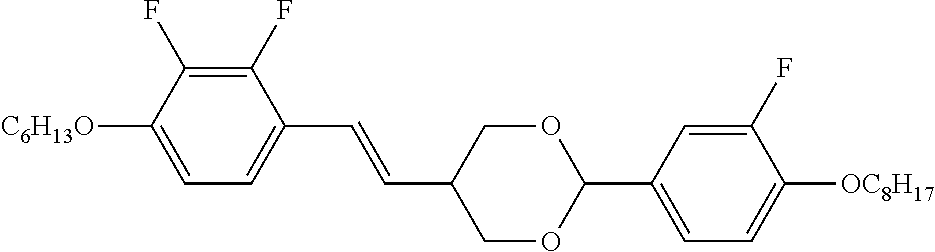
C1(F)=C(F)C([C6H13O])=CC=C1C=CC1COC(C2=CC=C([OC8H17])C(F)=C2)OC1
